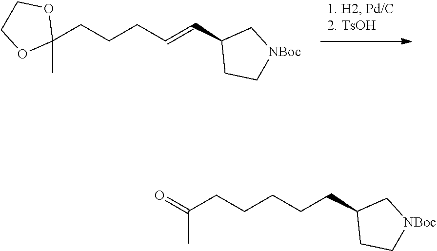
C1(CCCC=CC2CC[NBoc]C2)(C)OCCO1.C(CCCCCC1CC[NBoc]C1)(C)=O
